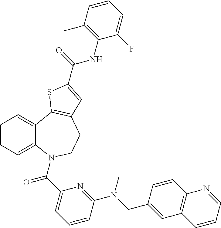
C1=CC=C2C(=C1)C1=C(CCN2C(C2=CC=CC(N(CC3=CC4=C(C=C3)N=CC=C4)C)=N2)=O)C=C(C(NC2=C(C)C=CC=C2F)=O)S1
